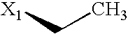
C(C)[X1]
